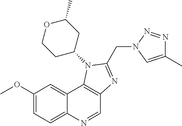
C1(OC)=CC=C2C(=C1)C1=C(C=N2)N=C(CN2C=C(C)N=N2)N1C1CC(C)OCC1
